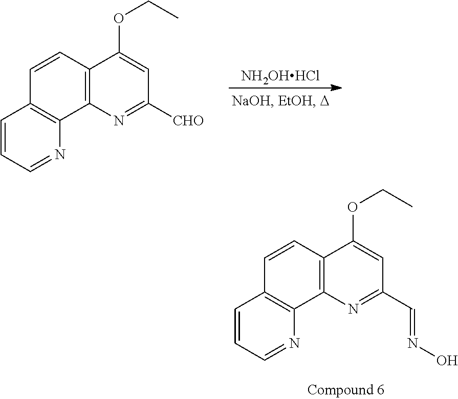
[NH2OHHCl].C1=CC=NC2=C1C=CC1=C2N=C([CHO])C=C1OCC.C1=CC=NC2=C1C=CC1=C2N=C(C=NO)C=C1OCC
